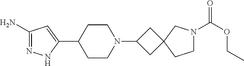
C1(N)=NNC(C2CCN(C3CC4(C3)CCN(C(OCC)=O)C4)CC2)=C1
